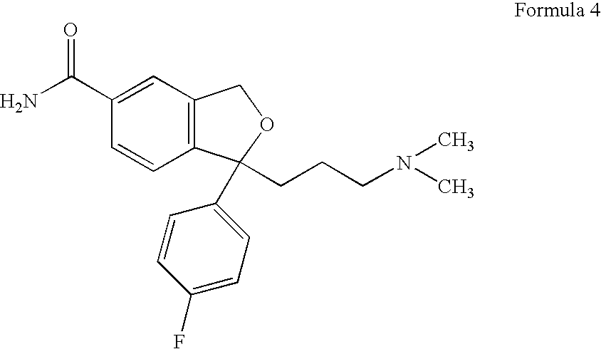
C1(C(N)=O)=CC2=C(C=C1)C(CCCN(C)C)(C1=CC=C(F)C=C1)OC2
